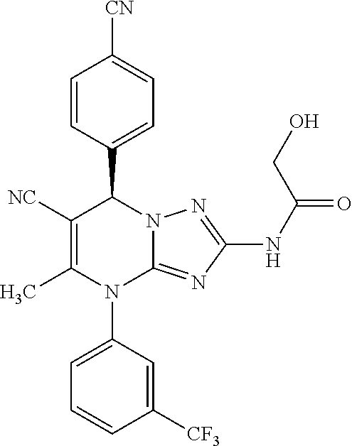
C1=CC(C2C([NC])=C(C)N(C3=CC=CC([CF3])=C3)C3=NC(NC(CO)=O)=NN23)=CC=C1[CN]
